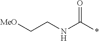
[MeO]CCNC(*)=O
